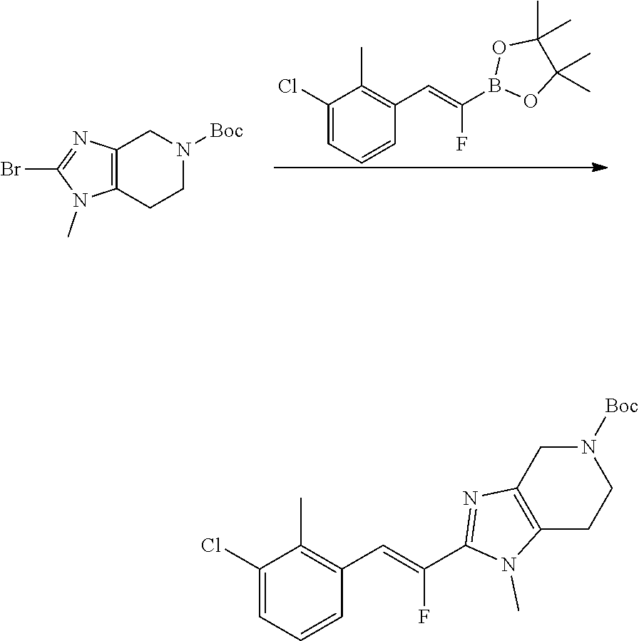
C12=C(CCN([Boc])C1)N(C)C(Br)=N2.C1(Cl)=CC=CC(C=C(F)B2OC(C)(C)C(C)(C)O2)=C1C.C1(Cl)=CC=CC(C=C(F)C2=NC3=C(N2C)CCN([Boc])C3)=C1C
